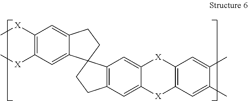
C12=C(C=C3C(=C1)[X]C1=C([X]3)C=C(C)C(C)=C1)CCC21CCC2=CC([X]C)=C([X]C)C=C12
